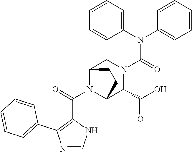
C(N1C2C(C(=O)O)N(C(N(C3=CC=CC=C3)C3=CC=CC=C3)=O)CC1CC2)(=O)C1=C(C2=CC=CC=C2)N=CN1
